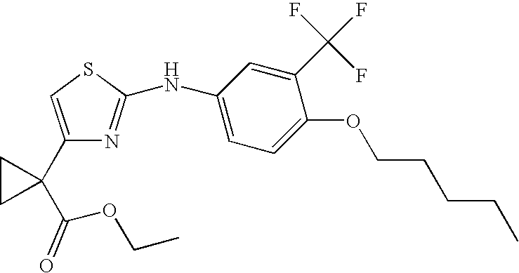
C1(C2(C(OCC)=O)CC2)=CSC(NC2=CC=C(OCCCCC)C(C(F)(F)F)=C2)=N1
